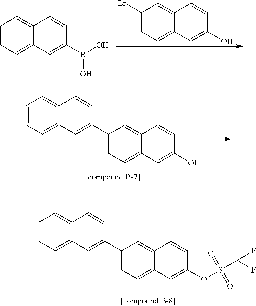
C1=CC=C2C(=C1)C=CC(B(O)O)=C2.C1(Br)=CC=C2C(=C1)C=CC(O)=C2.C1(C2=CC3=CC=CC=C3C=C2)=CC=C2C(=C1)C=CC(O)=C2.C1(C2=CC3=CC=CC=C3C=C2)=CC=C2C(=C1)C=CC(OS(C(F)(F)F)(=O)=O)=C2
